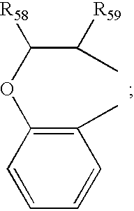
C1=CC=CC(C)=C1OC(C([R59])C)[R58]
